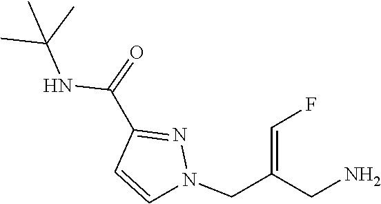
N(C(C1=NN(CC(=CF)CN)C=C1)=O)C(C)(C)C
